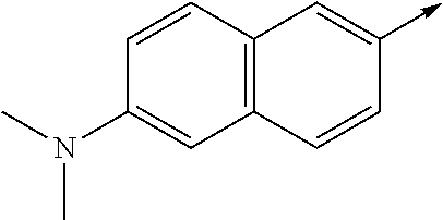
C12=C(C=CC(->C)=C1)C=C(N(C)C)C=C2
